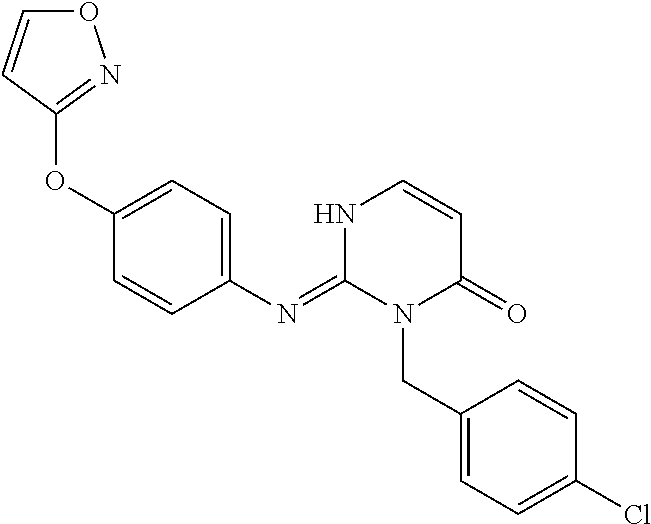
C1(OC2=CC=C(N=C3N(CC4=CC=C(Cl)C=C4)C(=O)C=CN3)C=C2)=NOC=C1
